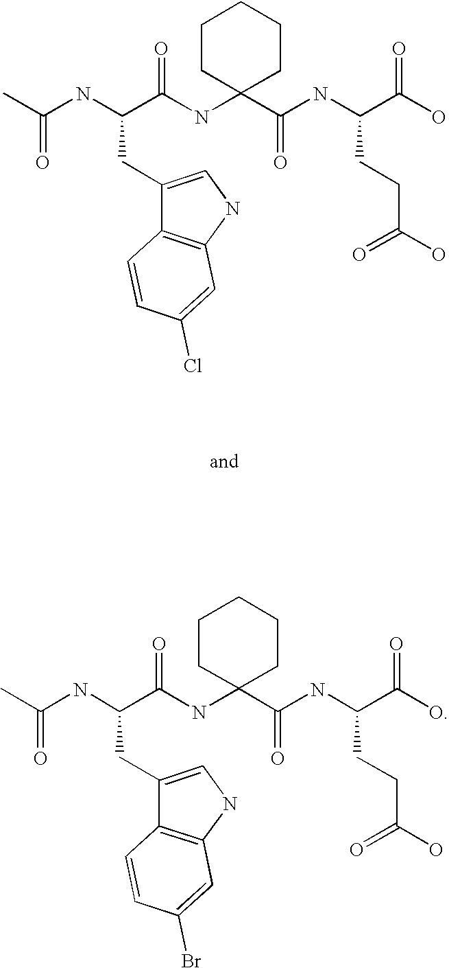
C(NC(C(NC1(C(NC(C(O)=O)CCC(=O)O)=O)CCCCC1)=O)CC1=CNC2=C1C=CC(Cl)=C2)(=O)C.C(NC(C(NC1(C(NC(C(O)=O)CCC(=O)O)=O)CCCCC1)=O)CC1=CNC2=C1C=CC(Br)=C2)(=O)C
